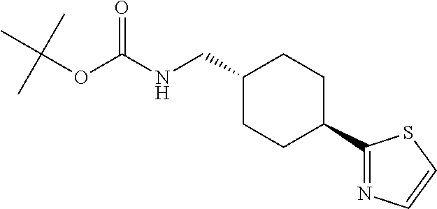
C1CC(CNC(OC(C)(C)C)=O)CCC1C1=NC=CS1
